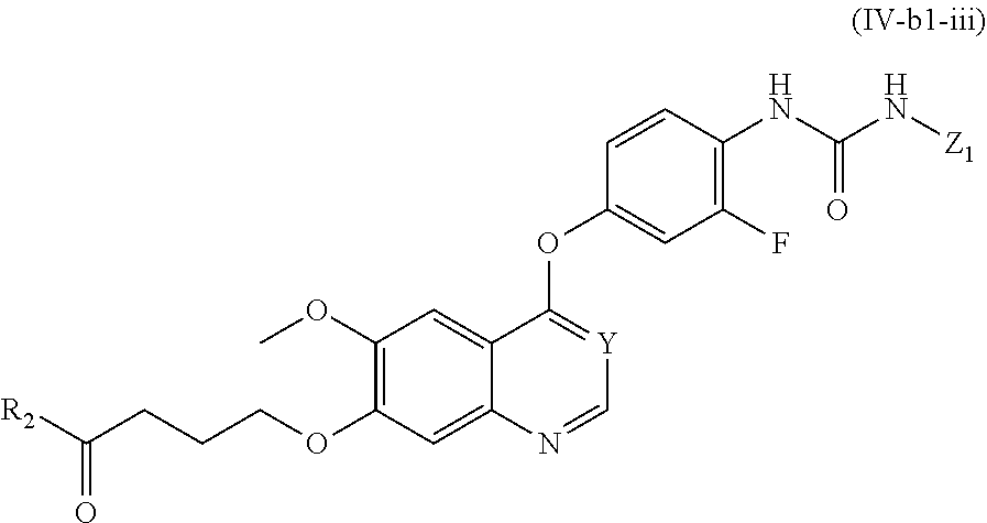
C1(OC)=C(OCCCC(=O)[R2])C=C2C(=C1)C(OC1=CC(F)=C(NC(N[Z1])=O)C=C1)=[Y]C=N2
